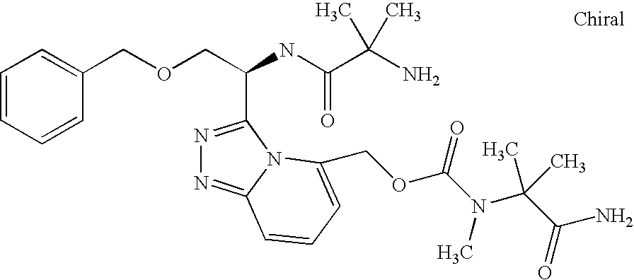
C(OCC(C1=NN=C2N1C(COC(N(C)C(C(=O)N)(C)C)=O)=CC=C2)NC(=O)C(C)(N)C)C1=CC=CC=C1
